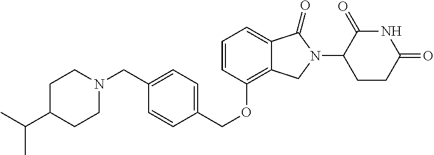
C1CN(CC2=CC=C(COC3=C4C(=CC=C3)C(=O)N(C3CCC(=O)NC3=O)C4)C=C2)CCC1C(C)C
